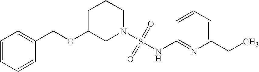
C1C(OCC2=CC=CC=C2)CN(S(=O)(=O)NC2=NC(CC)=CC=C2)CC1
